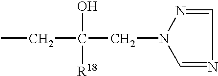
N1=CN=CN1CC(O)([R18])CC
